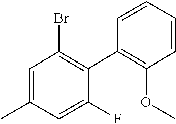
C1=C(C)C=C(F)C(C2=C(OC)C=CC=C2)=C1Br
